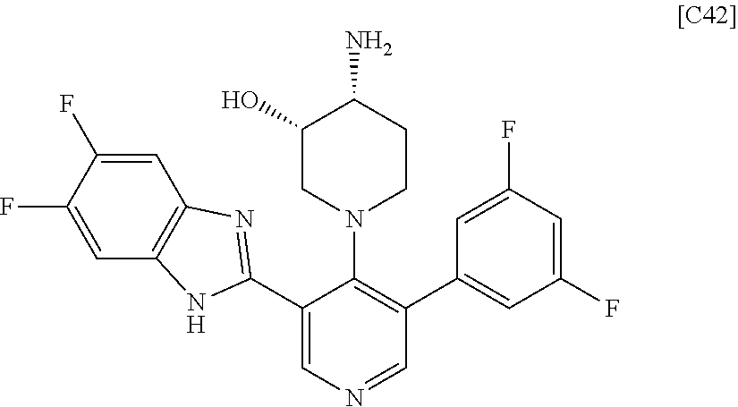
C1=C(F)C(F)=CC2=C1N=C(C1=CN=CC(C3=CC(F)=CC(F)=C3)=C1N1CCC(N)C(O)C1)N2
